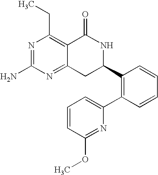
C12=NC(N)=NC(CC)=C1C(=O)NC(C1=C(C3=CC=CC(OC)=N3)C=CC=C1)C2
